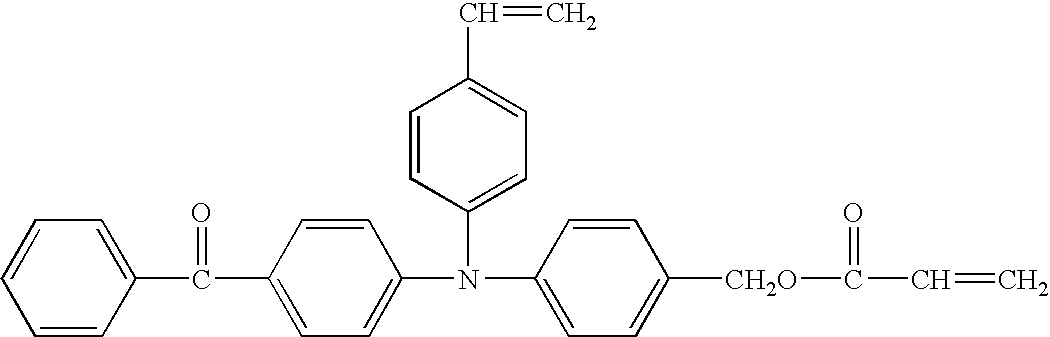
C1(N(C2=CC=C(C(C3=CC=CC=C3)=O)C=C2)C2=CC=C(C=C)C=C2)=CC=C([CH2O]C(=O)C=C)C=C1
